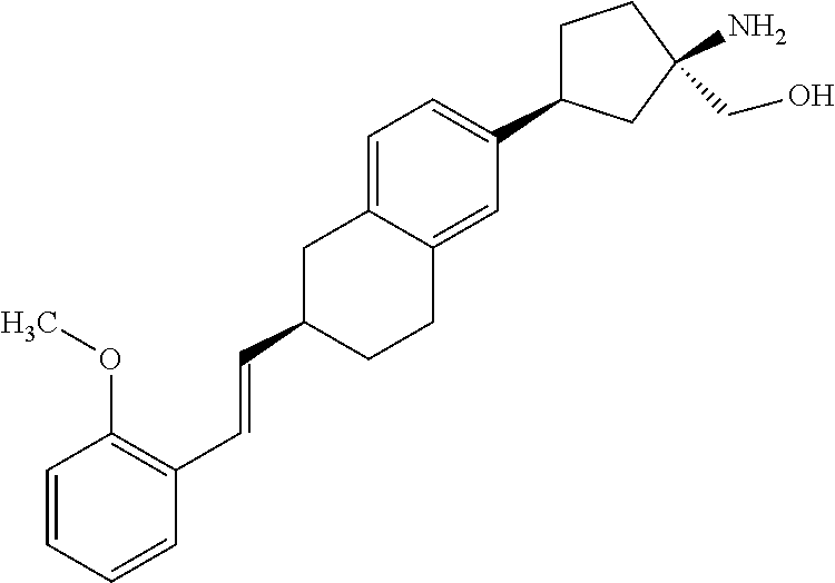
C1(C=CC2=C(OC)C=CC=C2)CC2=CC=C(C3CCC(CO)(N)C3)C=C2CC1
